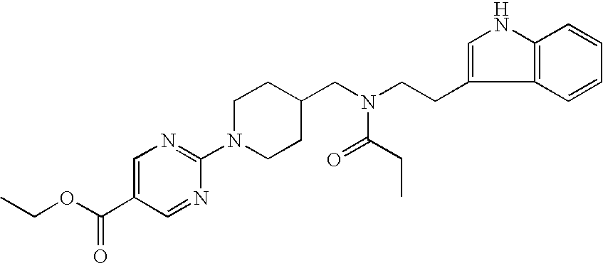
N1=C(N2CCC(CN(CCC3=CNC4=C3C=CC=C4)C(CC)=O)CC2)N=CC(C(OCC)=O)=C1
